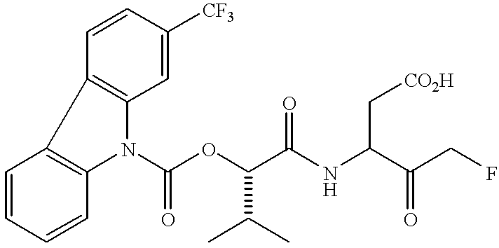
C1=CC=CC2=C1C1=C(N2C(OC(C(NC(C(CF)=O)C[CO2H])=O)C(C)C)=O)C=C([CF3])C=C1
